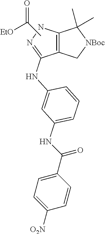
C1=CC=C(NC(C2=CC=C([O2N])C=C2)=O)C=C1NC1=NNC2=C1C[NBoc]C2(C)C.C(C)(=O)[EtO]
